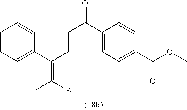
C1=CC=C(C(C=CC(=O)C2=CC=C(C(OC)=O)C=C2)=C(Br)C)C=C1
